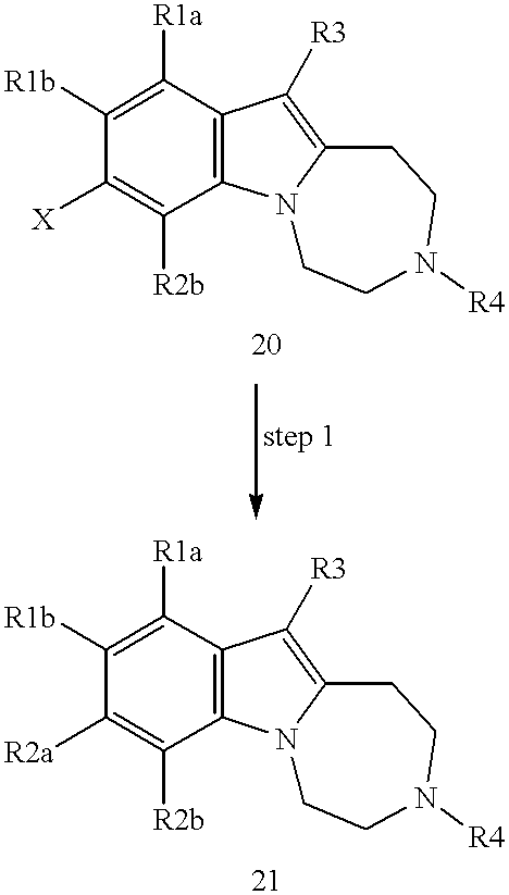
C1([R1a])=C([R1b])C([X])=C([R2b])C2=C1C([R3])=C1N2CCN([R4])CC1.C1([R1a])=C([R1b])C([R2a])=C([R2b])C2=C1C([R3])=C1N2CCN([R4])CC1
